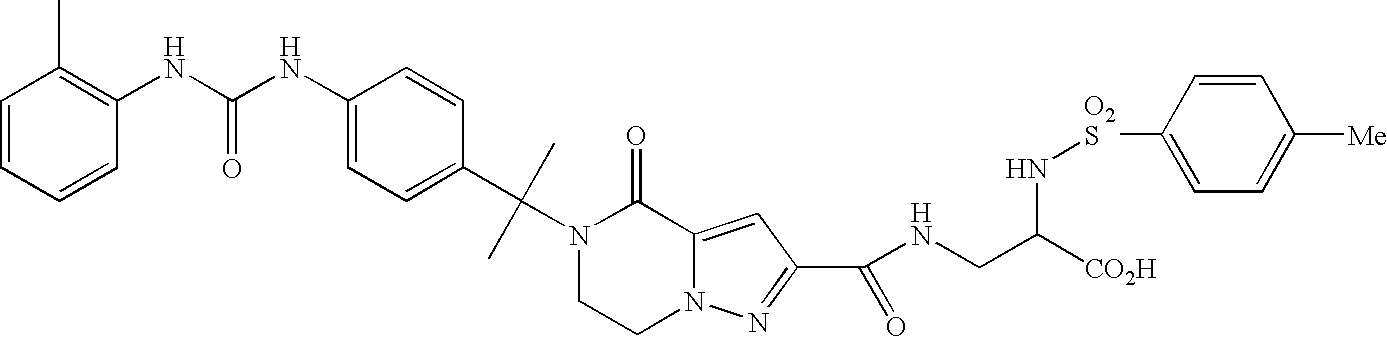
C(C1=CC=C(NC(NC2=C(C)C=CC=C2)=O)C=C1)(C)(C)N1C(=O)C2=CC(C(NCC([CO2H])N[O2S]C3=CC=C([Me])C=C3)=O)=NN2CC1
